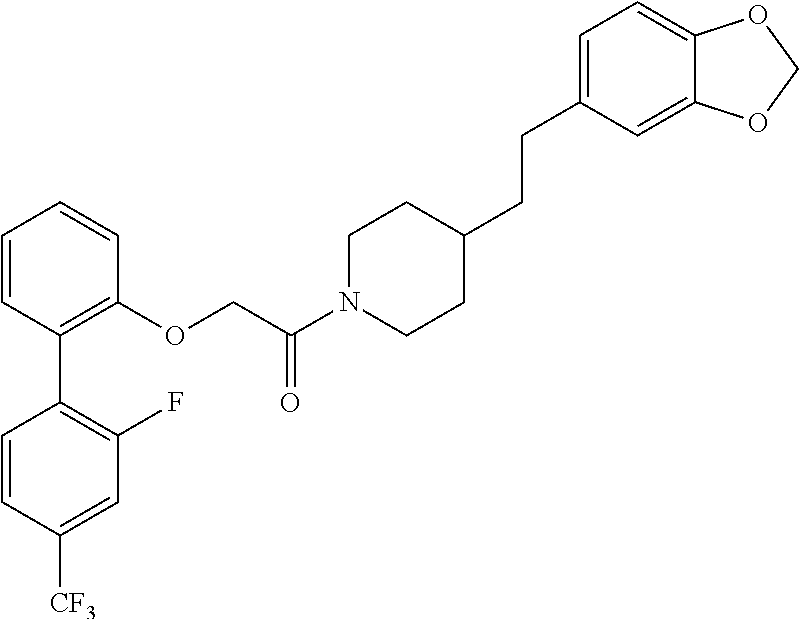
C1=CC(C2=C(F)C=C([CF3])C=C2)=C(OCC(N2CCC(CCC3=CC=C4C(=C3)OCO4)CC2)=O)C=C1
